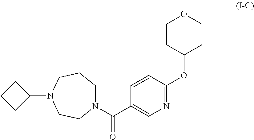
N1(C(C2=CN=C(OC3CCOCC3)C=C2)=O)CCCN(C2CCC2)CC1
